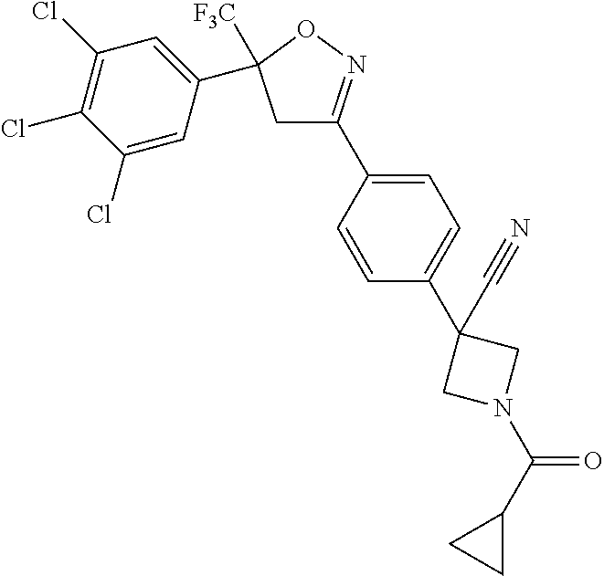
C1(C2=CC=C(C3(C#N)CN(C(C4CC4)=O)C3)C=C2)=NOC(C2=CC(Cl)=C(Cl)C(Cl)=C2)([F3C])C1
